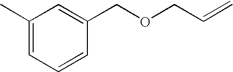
C1(C)=CC=CC(COCC=C)=C1
